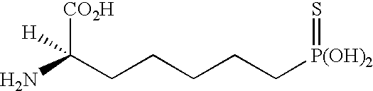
[CO2H]C(CCCCC[P(OH)2]=S)(N)[H]
